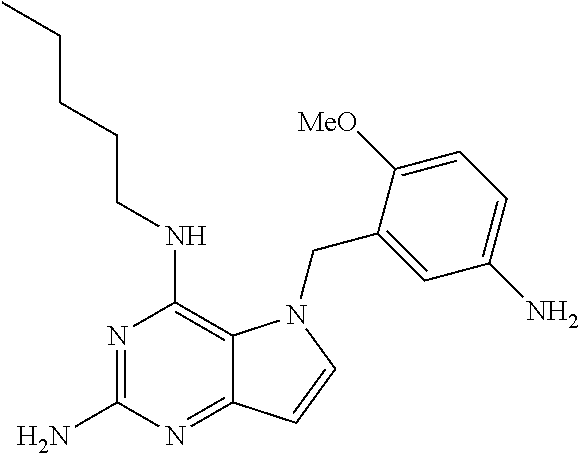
N1=C(N)N=C2C(=C1NCCCCC)N(CC1=CC(N)=CC=C1[MeO])C=C2
